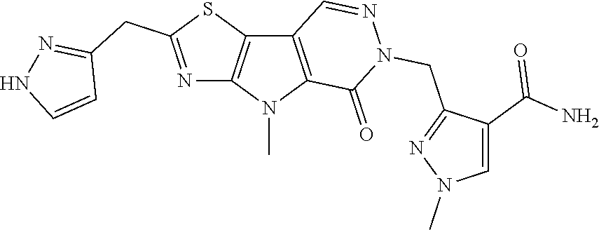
C12=C(N(C)C3=C1C=NN(CC1=NN(C)C=C1C(N)=O)C3=O)N=C(CC1=NNC=C1)S2
